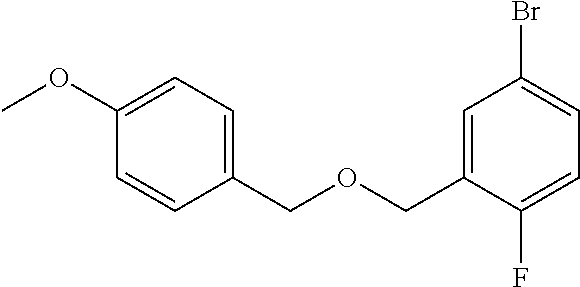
C1(COCC2=CC(Br)=CC=C2F)=CC=C(OC)C=C1
